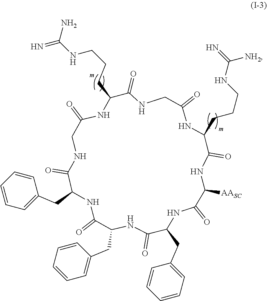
C(C1C(=O)NC(CC2=CC=CC=C2)C(=O)NCC(=O)NC(CCCNC(=N)N)C(=O)NCC(=O)NC(CCCNC(=N)[NH2])C(=O)NC([AASC])C(=O)NC(CC2=CC=CC=C2)C(=O)N1)C1=CC=CC=C1
